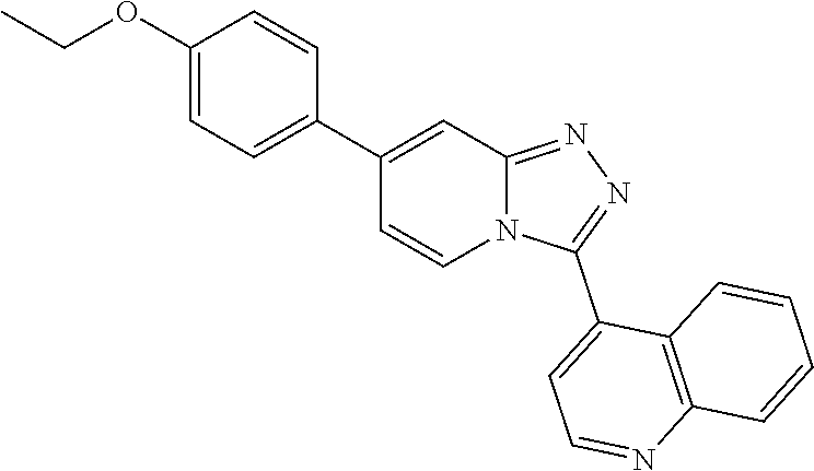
N12C(=NN=C1C1=CC=NC3=C1C=CC=C3)C=C(C1=CC=C(OCC)C=C1)C=C2
